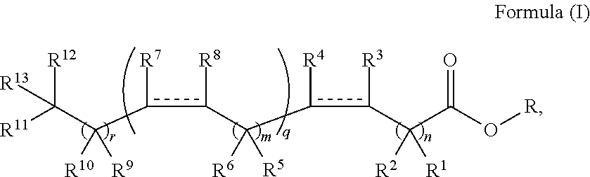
[R12]C(C(c([R7])c([R8])C(c(c([R3])C(C(=O)O[R])([R2])[R1])[R4])([R6])[R5])([R10])[R9])([R11])[R13]
